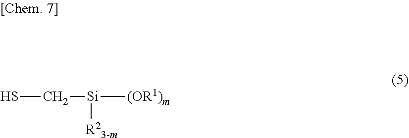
SC[Si]([R23-m])[(OR1)m]
